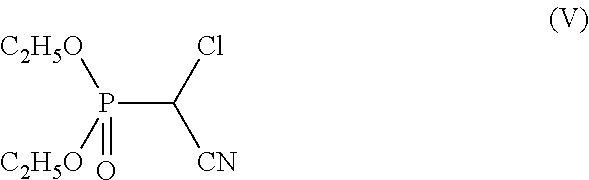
P(C(Cl)[CN])([C2H5O])([C2H5O])=O
